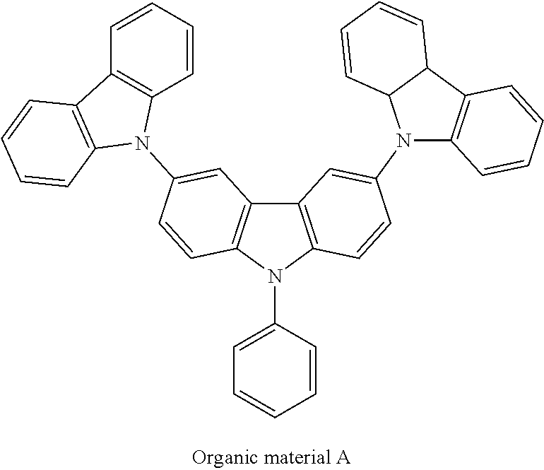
C1=CC=CC2=C1C1=C(N2C2=CC3=C(N(C4=CC=CC=C4)C4=C3C=C(N3C5=C(C6C3C=CC=C6)C=CC=C5)C=C4)C=C2)C=CC=C1
